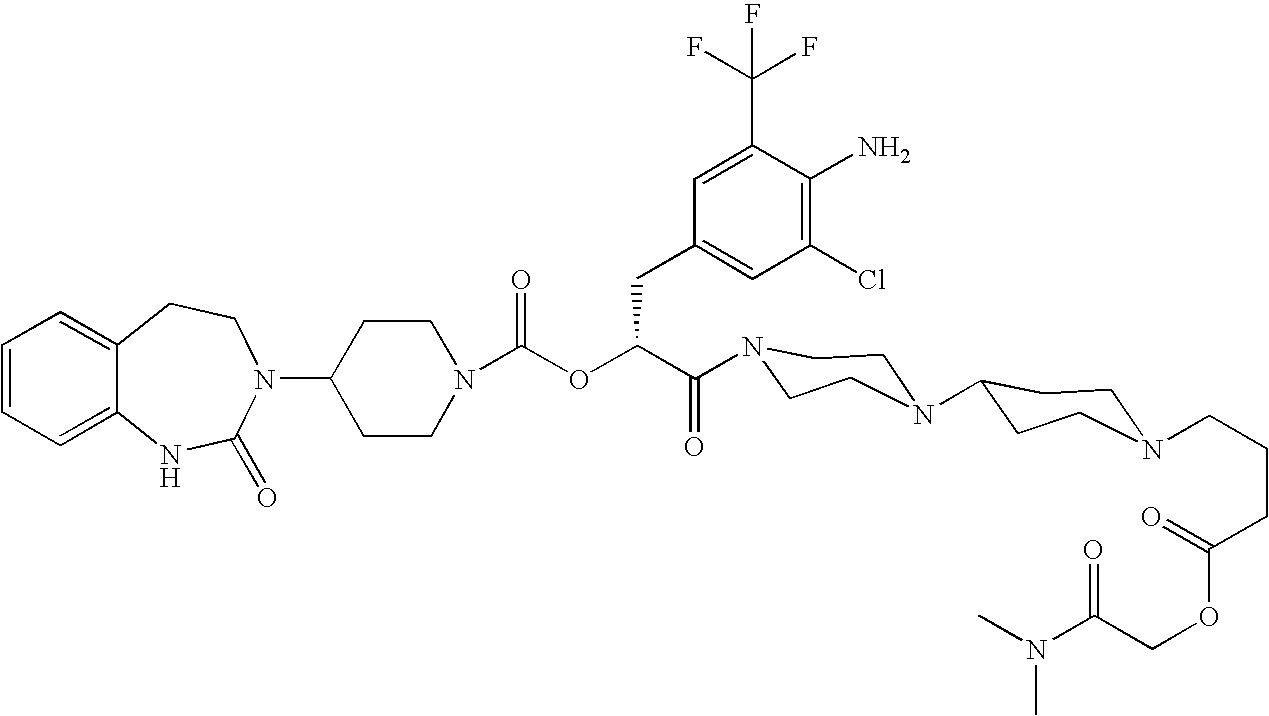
C12=CC=CC=C1NC(=O)N(C1CCN(C(OC(C(=O)N3CCN(C4CCN(CCCC(OCC(N(C)C)=O)=O)CC4)CC3)CC3=CC(Cl)=C(N)C(C(F)(F)F)=C3)=O)CC1)CC2
